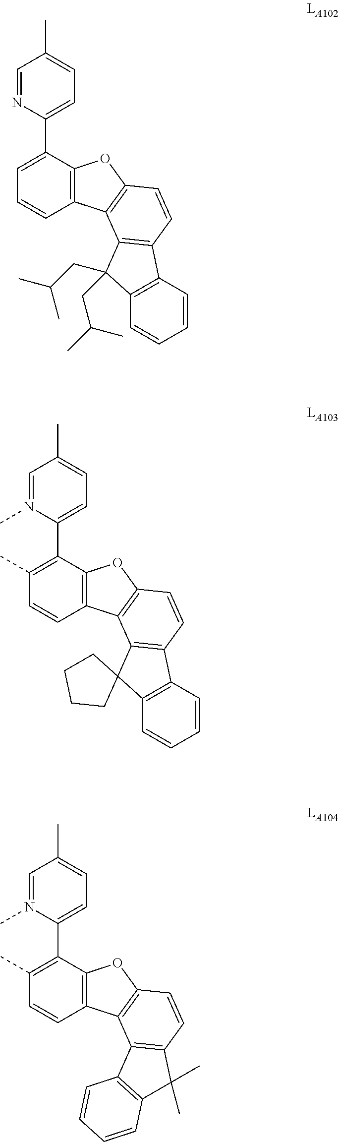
C1=NC(C2=CC=CC3=C2OC2=C3C3=C(C=C2)C2=C(C3(CC(C)C)CC(C)C)C=CC=C2)=CC=C1C.C1=N(C)C(C2=C(C)C=CC3=C2OC2=C3C3=C(C=C2)C2=C(C34CCCC4)C=CC=C2)=CC=C1C.C1=N(C)C(C2=C(C)C=CC3=C2OC2=C3C3=C(C=C2)C(C)(C)C2=C3C=CC=C2)=CC=C1C
